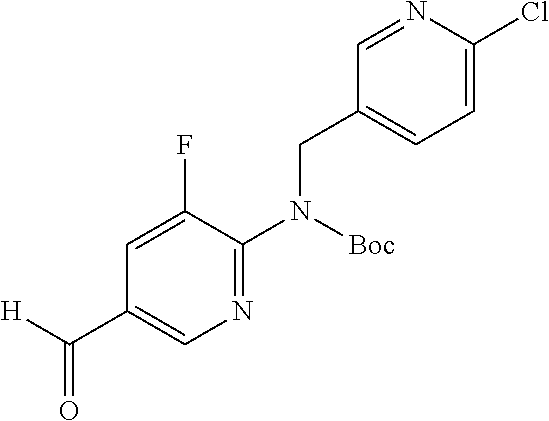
N1=C(N(CC2=CC=C(Cl)N=C2)[Boc])C(F)=CC(C([H])=O)=C1
